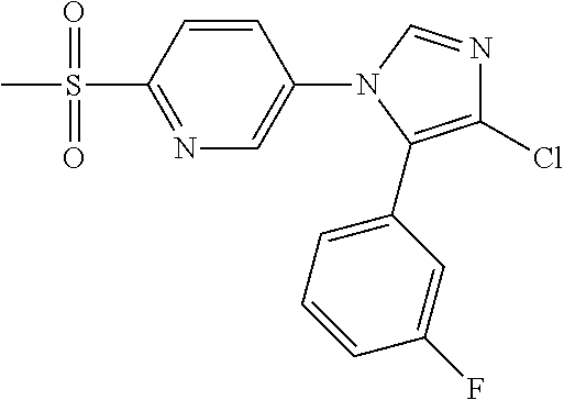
N1=C(S(C)(=O)=O)C=CC(N2C(C3=CC=CC(F)=C3)=C(Cl)N=C2)=C1
